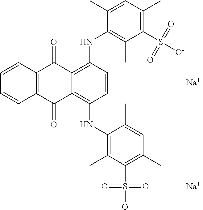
C12=C(NC3=C(C)C(S([O-])(=O)=O)=C(C)C=C3C)C=CC(NC3=C(C)C(S([-O])(=O)=O)=C(C)C=C3C)=C1C(=O)C1=C(C2=O)C=CC=C1.[Na].[Na+]
